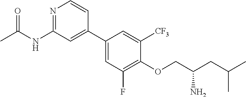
N1=C(NC(C)=O)C=C(C2=CC(F)=C(OCC(CC(C)C)N)C([CF3])=C2)C=C1
